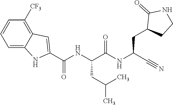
O=C(NC(C#N)CC1CCNC1=O)C(NC(C1=CC2=C([CF3])C=CC=C2N1)=O)CC(C)C
